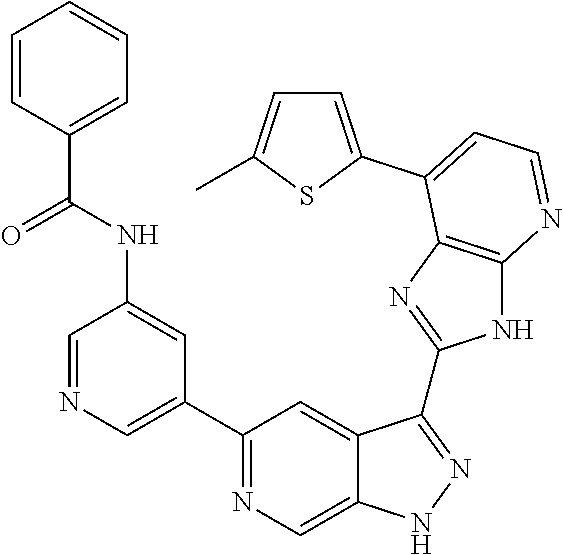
C1=NC=C(C2=NC=C3C(=C2)C(C2=NC4=C(N2)N=CC=C4C2=CC=C(C)S2)=NN3)C=C1NC(C1=CC=CC=C1)=O
